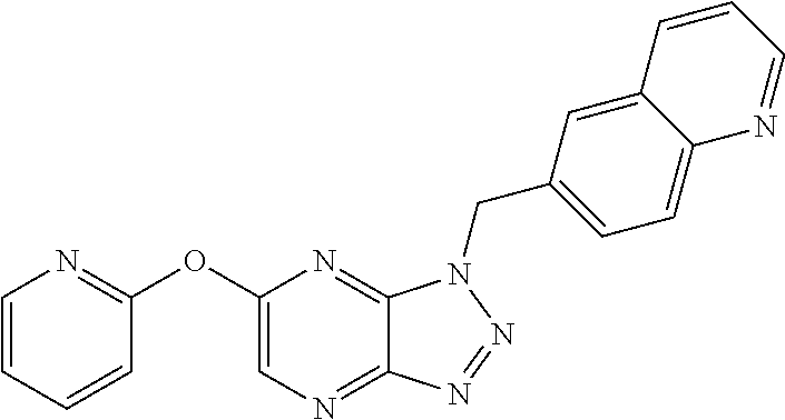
C1(OC2=NC=CC=C2)=CN=C2C(=N1)N(CC1=CC=C3C(=C1)C=CC=N3)N=N2
